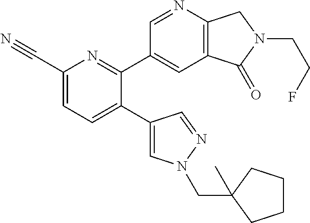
C1(C#N)=CC=C(C2=CN(CC3(C)CCCC3)N=C2)C(C2=CC3=C(N=C2)CN(CCF)C3=O)=N1
